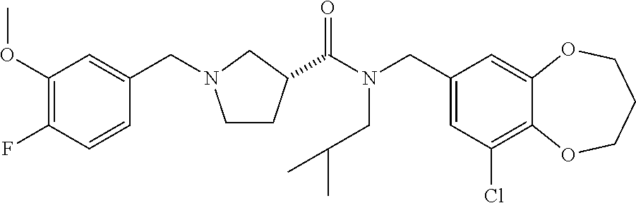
C1(CN(C(=O)C2CCN(CC3=CC(OC)=C(F)C=C3)C2)CC(C)C)=CC(Cl)=C2C(=C1)OCCCO2
